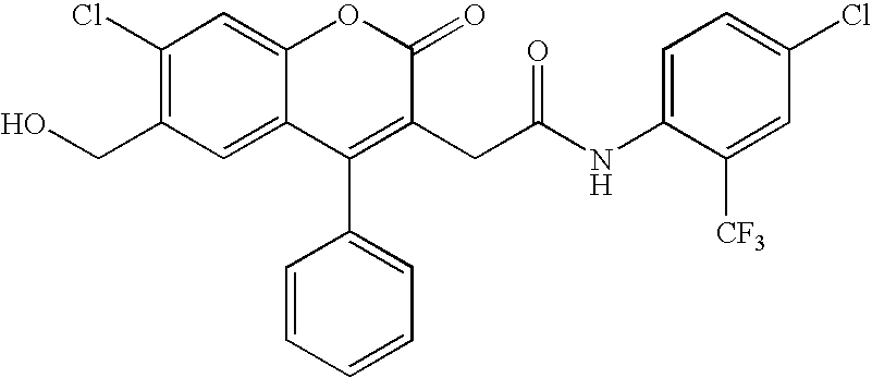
C1(Cl)=C(CO)C=C2C(=C1)OC(=O)C(CC(NC1=CC=C(Cl)C=C1[CF3])=O)=C2C1=CC=CC=C1
